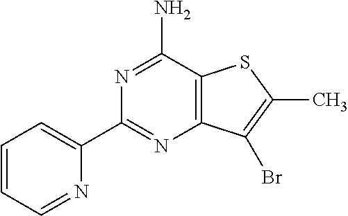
C1(C2=NC3=C(C(N)=N2)SC(C)=C3Br)=CC=CC=N1
